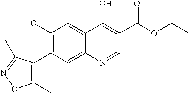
C1(OC)=C(C2=C(C)ON=C2C)C=C2C(=C1)C(O)=C(C(OCC)=O)C=N2
